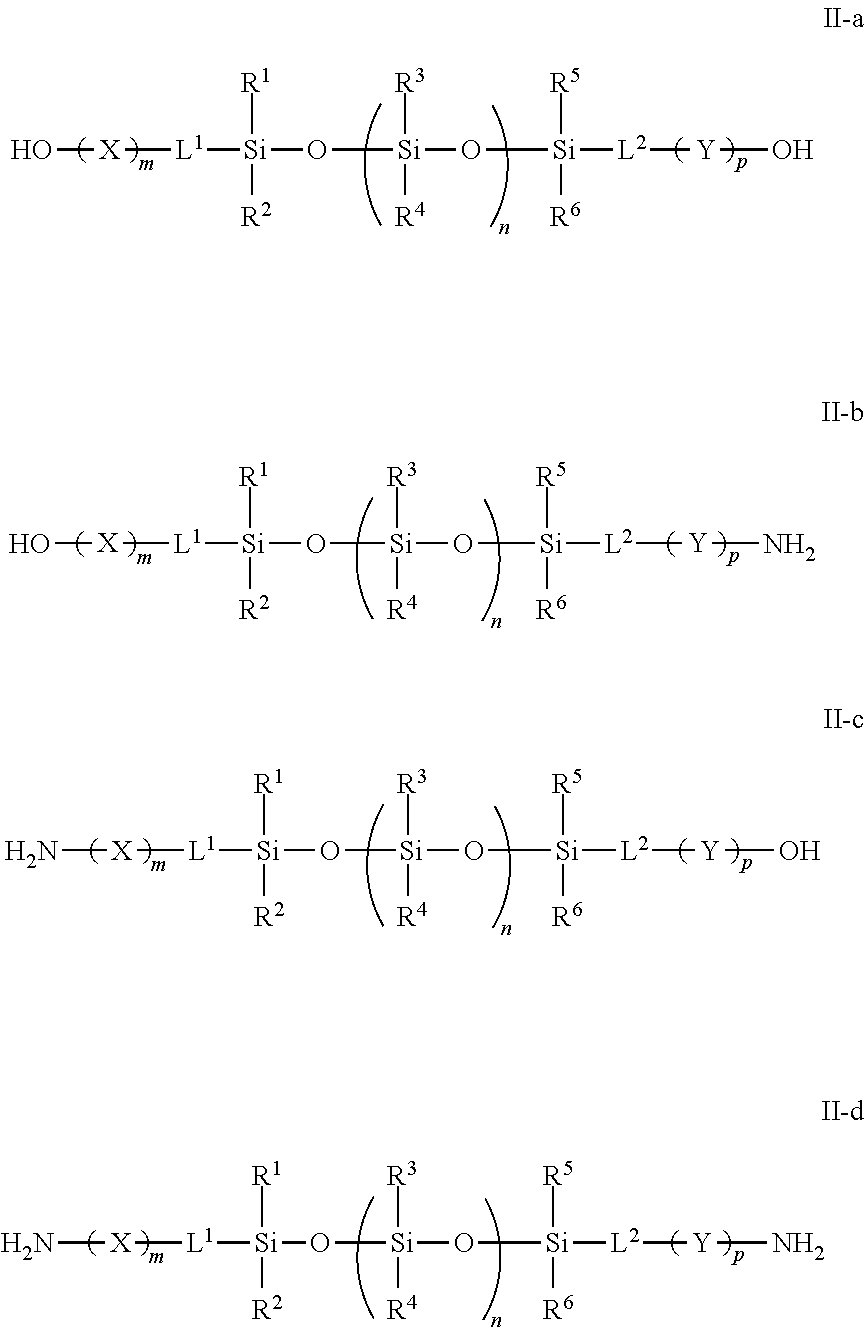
O[X][L1][Si](O[Si](O[Si]([L2][Y]O)([R5])[R6])([R3])[R4])([R1])[R2].O[X][L1][Si](O[Si](O[Si]([L2][Y]N)([R5])[R6])([R3])[R4])([R1])[R2].N[X][L1][Si](O[Si](O[Si]([L2][Y]O)([R5])[R6])([R3])[R4])([R1])[R2].N[X][L1][Si](O[Si](O[Si]([L2][Y]N)([R5])[R6])([R3])[R4])([R1])[R2]
